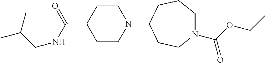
C1CN(C2CCN(C(OCC)=O)CCC2)CCC1C(NCC(C)C)=O
